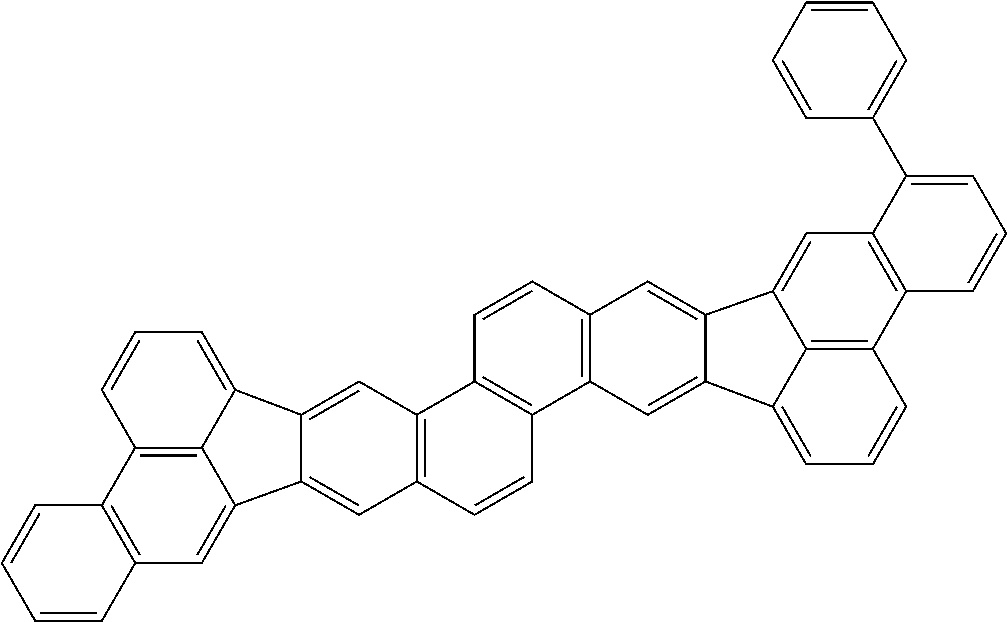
C12=C(C=C3C4=C1C=CC=C4C1=CC4=C(C=CC5=C4C=CC4=C5C=C5C(=C4)C4=CC6=C(C7=C4C5=CC=C7)C=CC=C6C4=CC=CC=C4)C=C31)C=CC=C2
